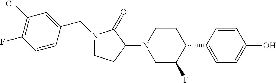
C1=C(C2CCN(C3C(=O)N(CC4=CC(Cl)=C(F)C=C4)CC3)CC2F)C=CC(O)=C1
